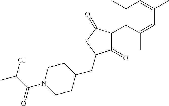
C1(=O)C(C2=C(C)C=C(C)C=C2C)C(=O)CC1CC1CCN(C(C(C)Cl)=O)CC1
